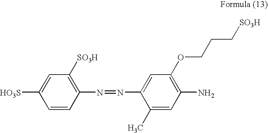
C1=CC(N=NC2=CC(OCCC[SO3H])=C(N)C=C2C)=C([SO3H])C=C1[HO3S]
